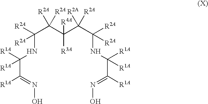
C(NC(C(=NO)[R1A])([R1A])[R1A])(C(C(C(C(NC(C(=NO)[R1A])([R1A])[R1A])([R2A])[R2A])([R2A])[R2A])([R3A])[R4A])([R2A])[R2A])([R2A])[R2A]
